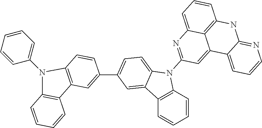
C12=C(C=CC=C1)N(C1=NC3=CC=CC4=C3C(=C1)C1=CC=CN=C1N4)C1=CC=C(C3=CC4=C(C=C3)N(C3=CC=CC=C3)C3=C4C=CC=C3)C=C21
